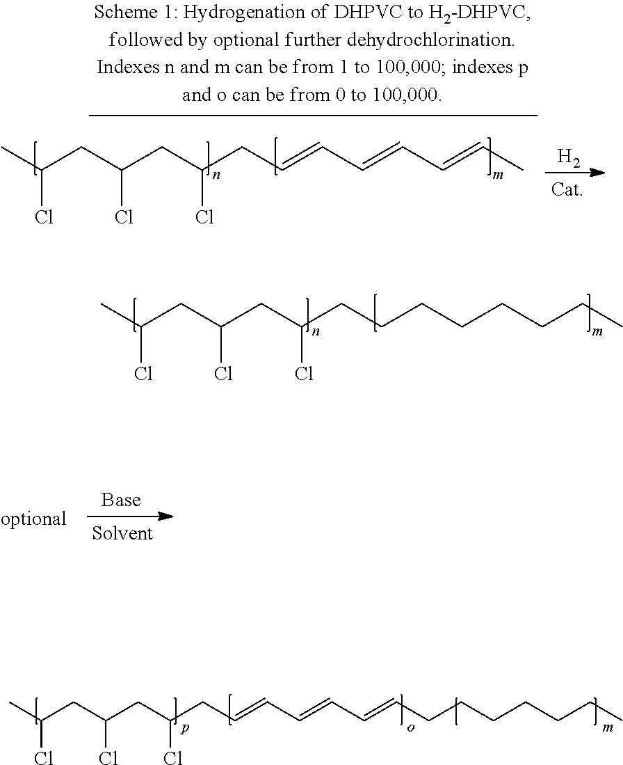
CC(CC(CC(CCCCCCCC)Cl)Cl)Cl.C(CCCCC)CC=CC=CC=CCC(CC(CC(C)Cl)Cl)Cl.CC(CC(CC(CC=CC=CC=CC)Cl)Cl)Cl.[H2]
